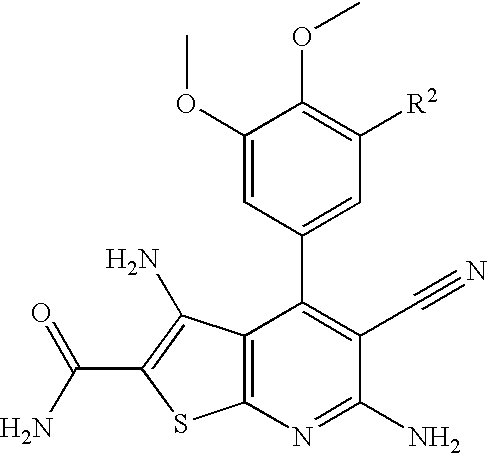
C1(OC)=CC(C2=C(C#N)C(N)=NC3=C2C(N)=C(C(N)=O)S3)=CC([R2])=C1OC
